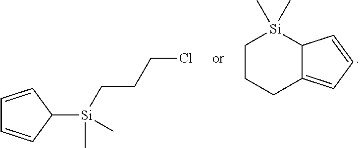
C1CCC2=CC=CC2[Si]1(C)C.C1=CC([Si](CCCCl)(C)C)C=C1
